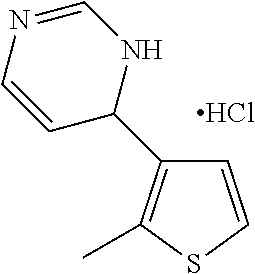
Cl.C1=CSC(C)=C1C1NC=NC=C1
